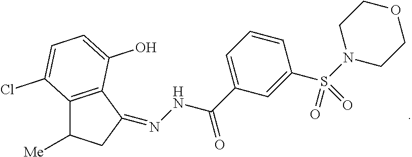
N(NC(C1=CC=CC(S(N2CCOCC2)(=O)=O)=C1)=O)=C1CC([Me])C2=C1C(O)=CC=C2Cl
